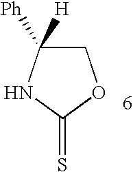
C1C([Ph])([H])NC(=S)O1
